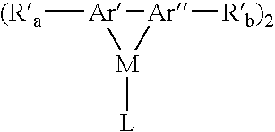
[M]1([L])[Ar]([Rb)2])[Ar]1[(Ra]
